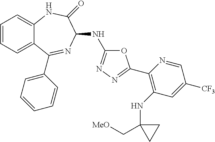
C1=CC=C2C(=C1)NC(=O)C(NC1=NN=C(C3=C(NC4(C[MeO])CC4)C=C([CF3])C=N3)O1)N=C2C1=CC=CC=C1
